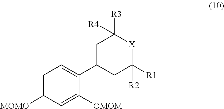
C1=C([MOMO])C=C([OMOM])C(C2CC([R2])([R1])[X]C([R3])([R4])C2)=C1
